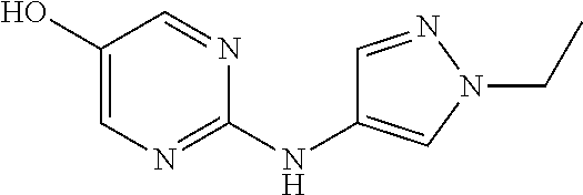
C1(O)=CN=C(NC2=CN(CC)N=C2)N=C1
